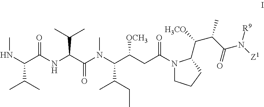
N1(C(CC(C(N(C(C(NC(C(NC)C(C)C)=O)C(C)C)=O)C)C(CC)C)[OCH3])=O)CCCC1C([H3CO])C(C(=O)N([Z1])[R9])C
